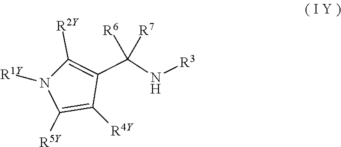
C1([R2Y])=C(C(N[R3])([R7])[R6])C([R4Y])=C([R5Y])N1[R1Y]
